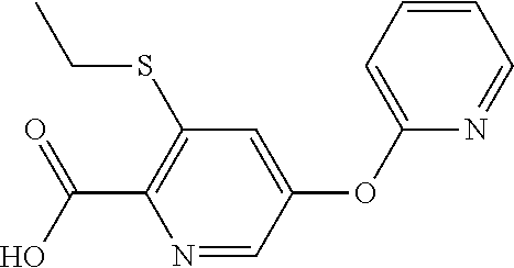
C1(SCC)=C(C(O)=O)N=CC(OC2=CC=CC=N2)=C1
